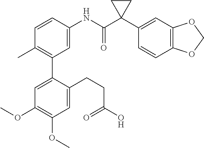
C1=C(NC(C2(C3=CC4=C(C=C3)OCO4)CC2)=O)C=CC(C)=C1C1=CC(OC)=C(OC)C=C1CCC(O)=O
